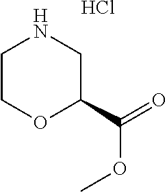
C1COC(C(=O)OC)CN1.Cl
